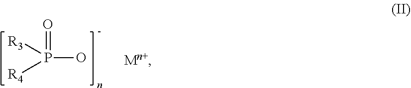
O=P(O)([R3])[R4]
